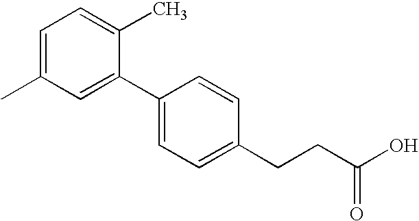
CC1=CC=C(C)C(C2=CC=C(CCC(O)=O)C=C2)=C1
